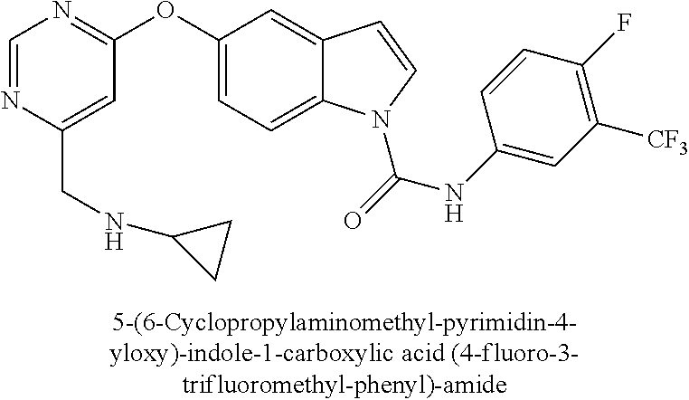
C1=NC(CNC2CC2)=CC(OC2=CC=C3C(=C2)C=CN3C(=O)NC2=CC([CF3])=C(F)C=C2)=N1
